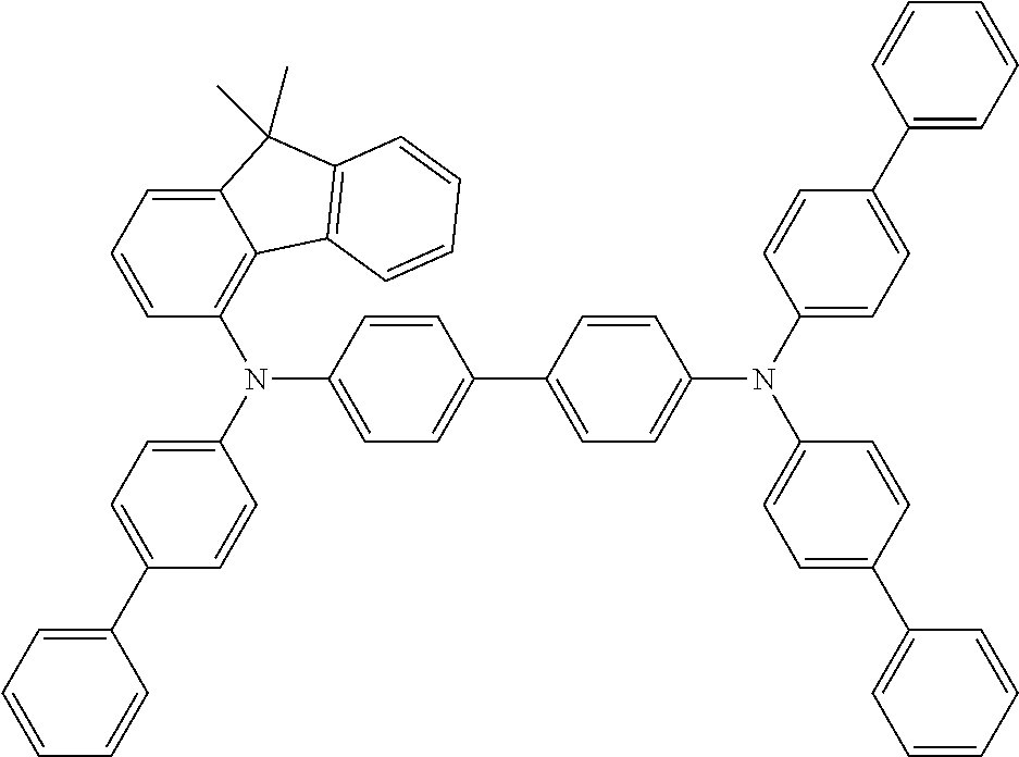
C1=CC=C2C(=C1N(C1=CC=C(C3=CC=CC=C3)C=C1)C1=CC=C(C3=CC=C(N(C4=CC=C(C5=CC=CC=C5)C=C4)C4=CC=C(C5=CC=CC=C5)C=C4)C=C3)C=C1)C1=C(C2(C)C)C=CC=C1
